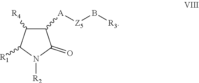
C1([A][Z5]B[R3])C([R4])C([R1])N([R2])C1=O
